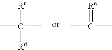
CC(C)([Rd])[Rc].CC(C)=[Re]
